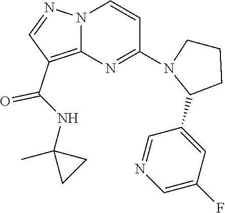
C(NC1(C)CC1)(=O)C1=C2N(N=C1)C=CC(N1C(C3=CC(F)=CN=C3)CCC1)=N2
